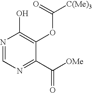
N1=CN=C(C([OMe])=O)C(OC(=O)[C(Me)3])=C1O
